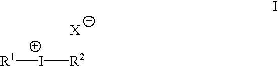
[R1][I+][R2].[X]
